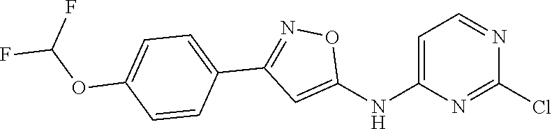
C1=C(NC2=CC(C3=CC=C(OC(F)F)C=C3)=NO2)N=C(Cl)N=C1
